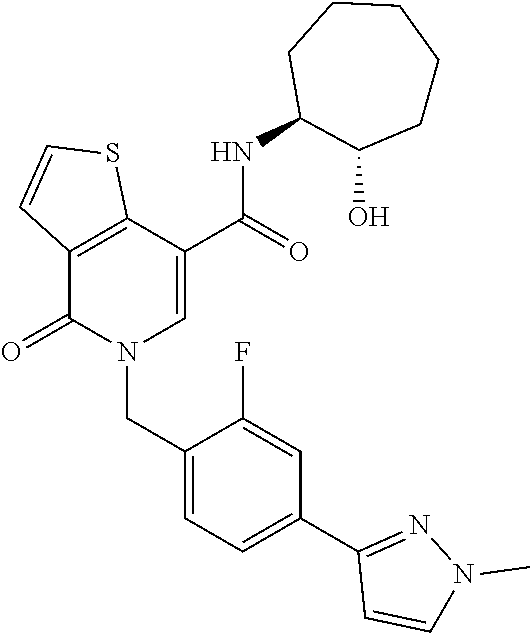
C12=C(C(=O)N(CC3=CC=C(C4=NN(C)C=C4)C=C3F)C=C1C(NC1C(O)CCCCC1)=O)C=CS2
